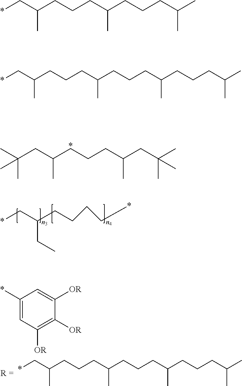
CC(CC(CCCC(CC(C)(C)C)C)C)(C)C.*CC(CCCC*)CC.C1(*)=CC([OR])=C([OR])C([OR])=C1.*CC(CCCC(CCCC(CCCC(C)C)C)C)C.*CC(CCCC(CCCC(C)C)C)C.*CC(CCCC(CCCC(CCCC(C)C)C)C)C
